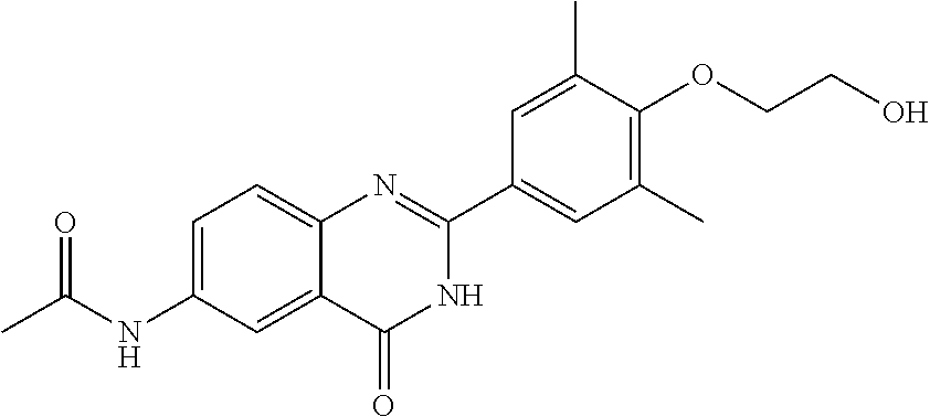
C1=C(NC(C)=O)C=C2C(=C1)N=C(C1=CC(C)=C(OCCO)C(C)=C1)NC2=O
